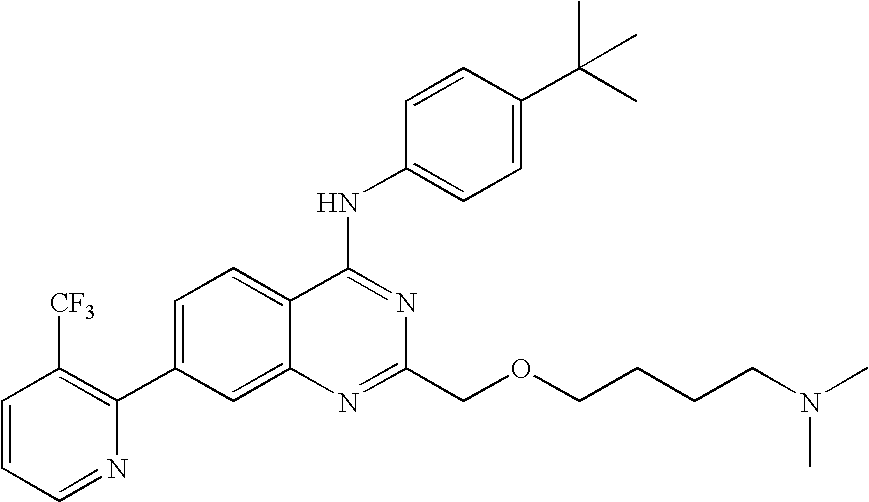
C1=CC=NC(C2=CC=C3C(=C2)N=C(COCCCCN(C)C)N=C3NC2=CC=C(C(C)(C)C)C=C2)=C1[CF3]
